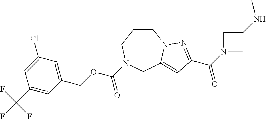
C1CCN(C(OCC2=CC(Cl)=CC(C(F)(F)F)=C2)=O)CC2=CC(C(N3CC(NC)C3)=O)=NN12
